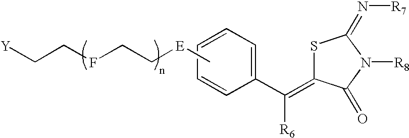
C1=CC=CC(C(=C2SC(=N[R7])N([R8])C2=O)[R6])=C1.C[E]CCFCC[Y]
